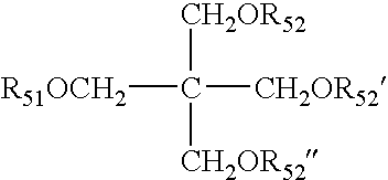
[R51OCH2]C([CH2OR52])([CH2OR52])[CH2OR52]
